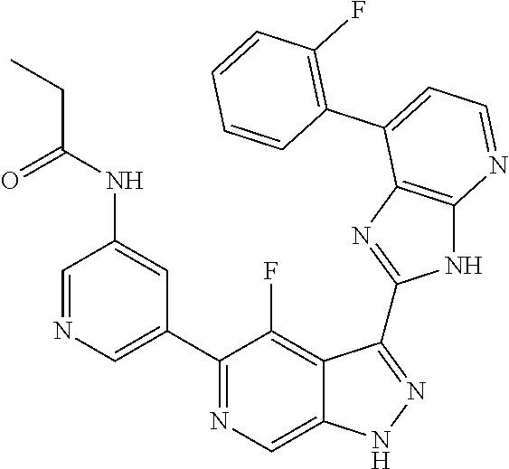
C1=NC=C(C2=NC=C3C(=C2F)C(C2=NC4=C(N2)N=CC=C4C2=C(F)C=CC=C2)=NN3)C=C1NC(CC)=O
